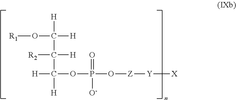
O(C([H])([H])C([R2])([H])C([H])(OP(O[Z][Y][X])(=O)[O-])[H])[R1]
